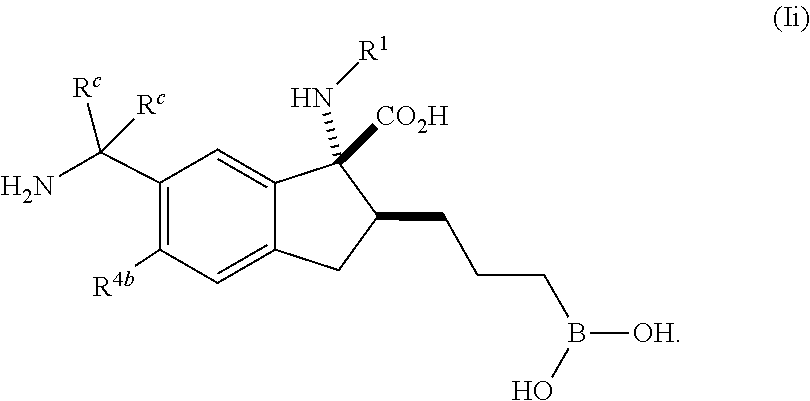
B([OH])(CCCC1CC2=CC([R4b])=C(C(N)([Rc])[Rc])C=C2C1([CO2H])N[R1])O
